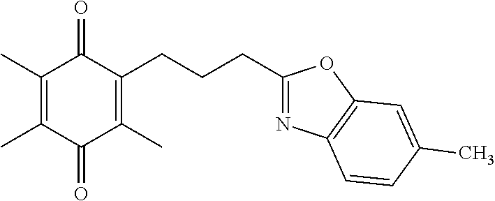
C1(C)=C(C)C(=O)C(C)=C(CCCC2=NC3=C(O2)C=C(C)C=C3)C1=O
